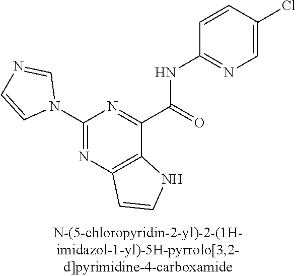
C1(N2C=NC=C2)=NC2=C(C(C(=O)NC3=NC=C(Cl)C=C3)=N1)NC=C2
